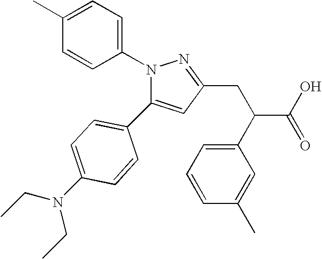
C1=C(C2=CC=C(N(CC)CC)C=C2)N(C2=CC=C(C)C=C2)N=C1CC(C1=CC=CC(C)=C1)C(O)=O
